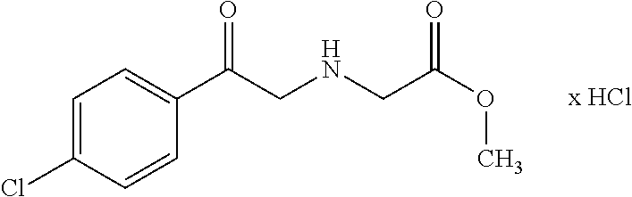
C1=C(Cl)C=CC(C(CNCC(OC)=O)=O)=C1
